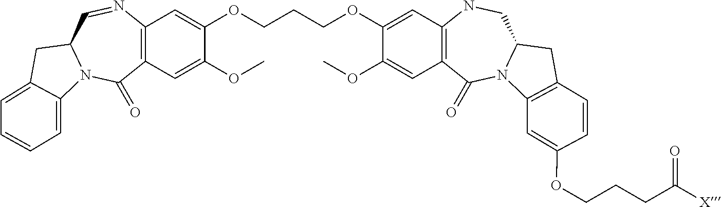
C(COC1=CC2=C(C=C1OC)C(=O)N1C(CN2)CC2=C1C=C(OCCCC([X])=O)C=C2)COC1=CC2=C(C=C1OC)C(=O)N1C(C=N2)CC2=CC=CC=C12
